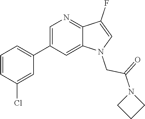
C1=C(C2=CC=CC(Cl)=C2)C=C2C(=N1)C(F)=CN2CC(=O)N1CCC1
